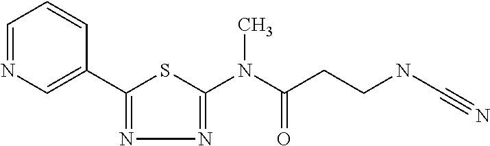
C1(C2=CN=CC=C2)=NN=C(N(C(CCNC#N)=O)C)S1
